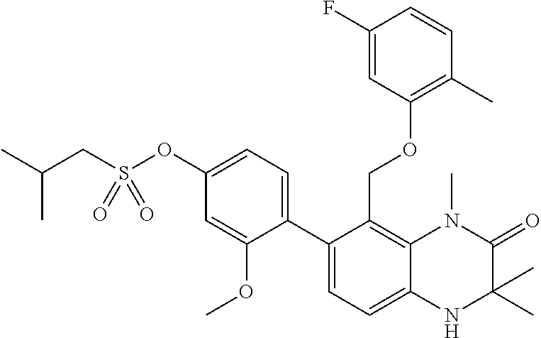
C12=C(COC3=C(C)C=CC(F)=C3)C(C3=CC=C(OS(CC(C)C)(=O)=O)C=C3OC)=CC=C1NC(C)(C)C(=O)N2C
